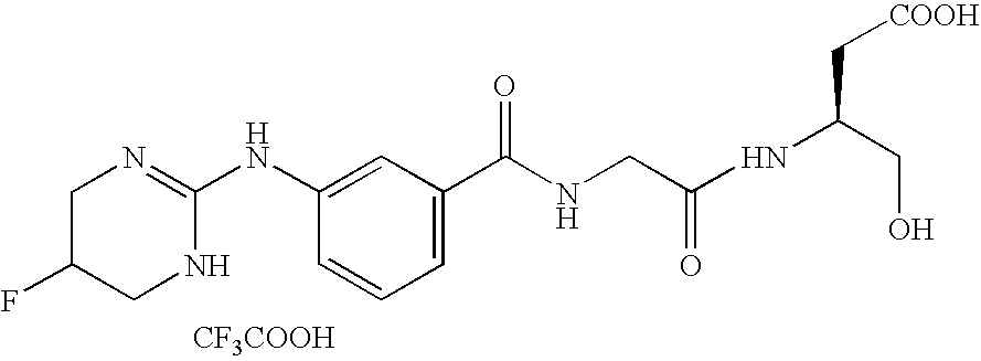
C1C(F)CNC(NC2=CC(C(NCC(NC(CO)C[COOH])=O)=O)=CC=C2)=N1.[CF3COOH]
